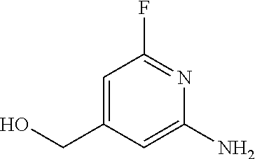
C1=C(CO)C=C(N)N=C1F
